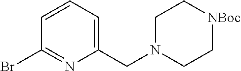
C1(Br)=NC(CN2CC[NBoc]CC2)=CC=C1
